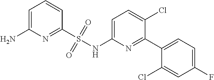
C1=C(NS(C2=NC(N)=CC=C2)(=O)=O)N=C(C2=CC=C(F)C=C2Cl)C(Cl)=C1
